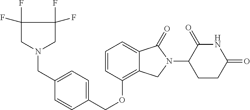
C(OC1=C2C(=CC=C1)C(=O)N(C1C(=O)NC(=O)CC1)C2)C1=CC=C(CN2CC(F)(F)C(F)(F)C2)C=C1
